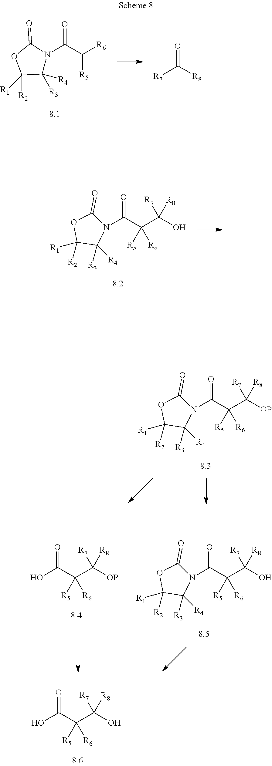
N1(C(C(C(O)([R7])[R8])([R5])[R6])=O)C(=O)OC([R2])([R1])C1([R3])[R4].N1(C(C(C([OP])([R7])[R8])([R5])[R6])=O)C(=O)OC([R2])([R1])C1([R3])[R4].OC(C(C([OP])([R7])[R8])([R5])[R6])=O.N1(C(C(C(O)([R7])[R8])([R5])[R6])=O)C(=O)OC([R2])([R1])C1([R3])[R4].OC(C(C(O)([R7])[R8])([R5])[R6])=O.C1([R3])([R4])N(C(C([R6])[R5])=O)C(=O)OC1([R2])[R1].[R7]C([R8])=O
